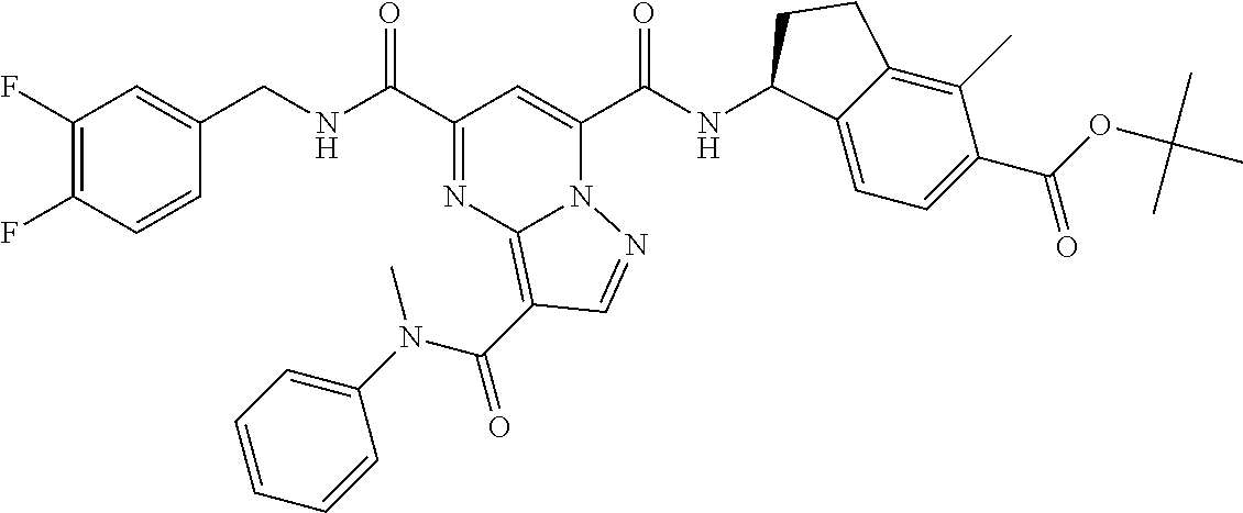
C1(F)=C(F)C=CC(CNC(C2=NC3=C(C(N(C4=CC=CC=C4)C)=O)C=NN3C(C(NC3C4=CC=C(C(OC(C)(C)C)=O)C(C)=C4CC3)=O)=C2)=O)=C1
